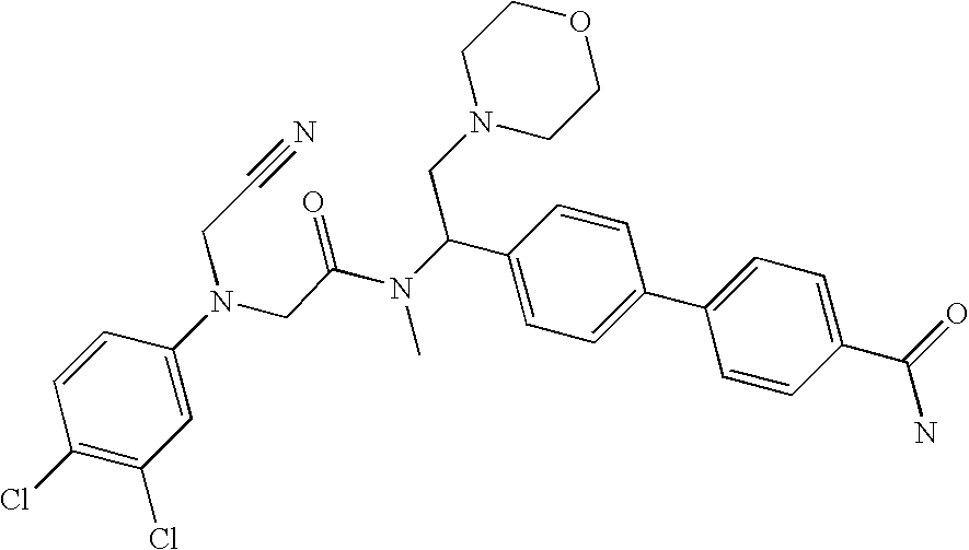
C1(Cl)=C(Cl)C=C(N(CC(N(C(C2=CC=C(C3=CC=C(C(=O)N)C=C3)C=C2)CN2CCOCC2)C)=O)CC#N)C=C1
